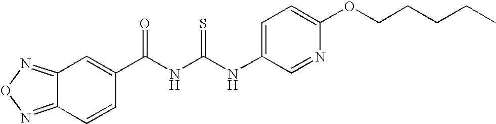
C(NC(NC1=CC=C(OCCCCC)N=C1)=S)(=O)C1=CC2=NON=C2C=C1
